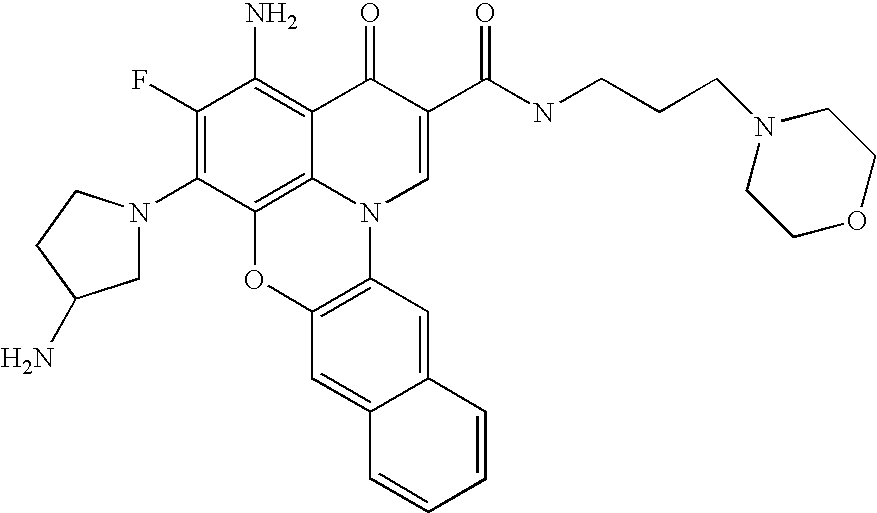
C1(F)=C(N2CC(N)CC2)C2=C3C(=C1N)C(=O)C(C(=O)NCCCN1CCOCC1)=CN3C1=C(O2)C=C2C(=C1)C=CC=C2
